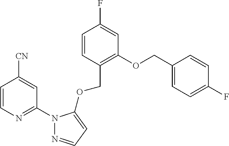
C1=CN=C(N2N=CC=C2OCC2=C(OCC3=CC=C(F)C=C3)C=C(F)C=C2)C=C1[CN]
